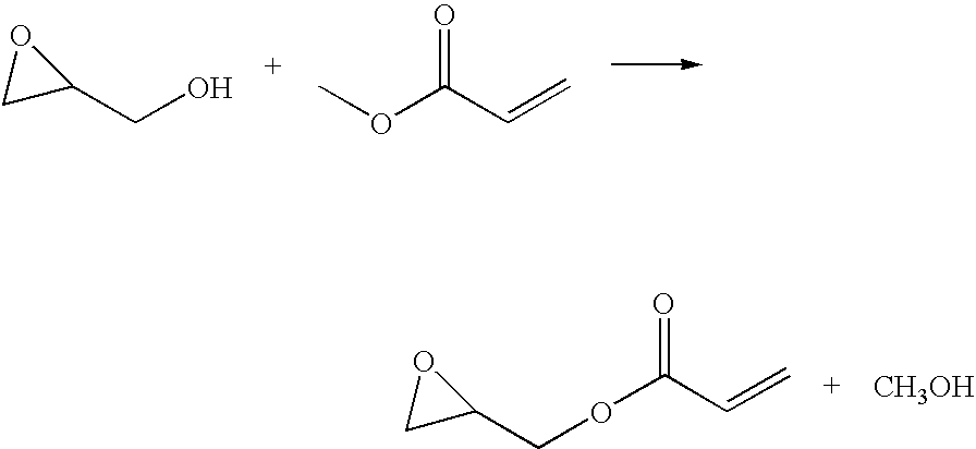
O1CC1CO.COC(C=C)=O.O1CC1COC(=O)C=C.[CH3OH]
